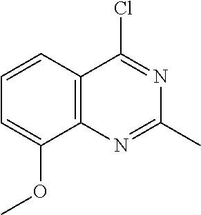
C1=CC2=C(C(OC)=C1)N=C(C)N=C2Cl
